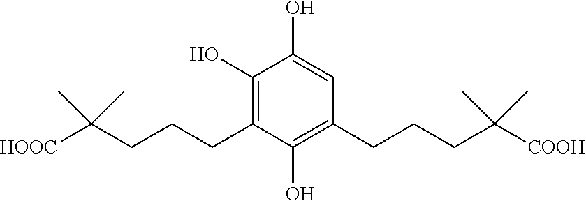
C1(O)=CC(CCCC(C)(C)[COOH])=C(O)C(CCCC(C)(C)[HOOC])=C1O
